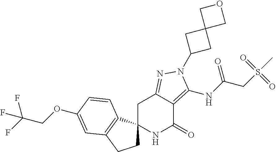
N1C(=O)C2=C(NC(=O)CS(C)(=O)=O)N(C3CC4(C3)COC4)N=C2CC12CCC1=C2C=CC(OCC(F)(F)F)=C1
